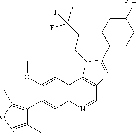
C1(OC)=CC2=C(C=C1C1=C(C)ON=C1C)N=CC1=C2N(CCC(F)(F)F)C(C2CCC(F)(F)CC2)=N1
